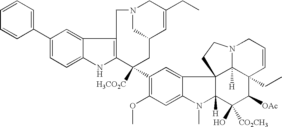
C1(C2=CC=CC=C2)=CC=C2C(=C1)C1=C(N2)C([H3CO2C])(C2=C(OC)C=C3C(=C2)C24C([H])(N3C)C(O)([CO2CH3])C([OAc])C3(CC)C2([H])N(CC=C3)CC4)CC2C=C(CC)CN(C2)C1
